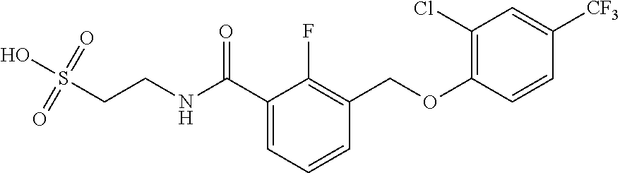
C1(C(NCCS(=O)(=O)O)=O)=CC=CC(COC2=C(Cl)C=C([CF3])C=C2)=C1F
